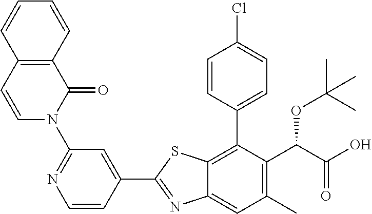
C1(C2=NC3=CC(C)=C(C(OC(C)(C)C)C(=O)O)C(C4=CC=C(Cl)C=C4)=C3S2)=CC(N2C(=O)C3=C(C=C2)C=CC=C3)=NC=C1
